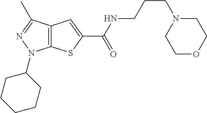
C12=C(C(C)=NN1C1CCCCC1)C=C(C(NCCCN1CCOCC1)=O)S2
